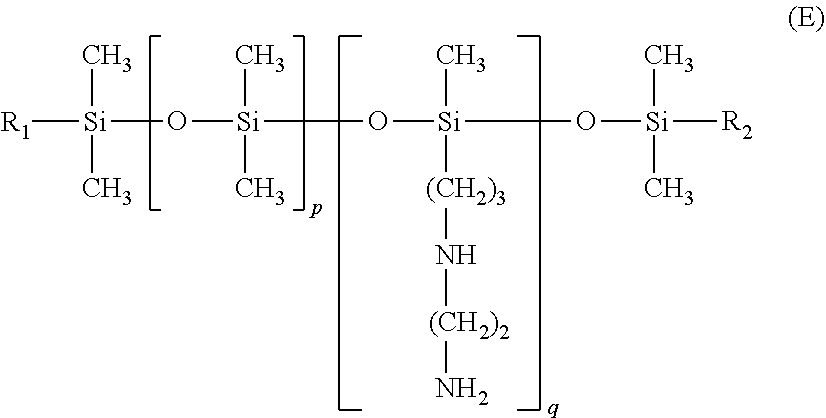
[Si](O[Si](C)(C)O[Si](O[Si]([R2])(C)C)(C)[(CH2)3]N[(CH2)2]N)([R1])(C)C
